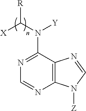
[R]C(N([Y])C1=NC=NC2=C1N=CN2[Z])[X]
